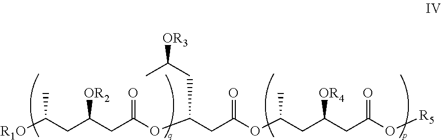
[R1O]C(CC(CC(OC(CC(OC(CC(CC(O[R5])=O)[OR4])C)=O)CC([OR3])C)=O)[OR2])C
